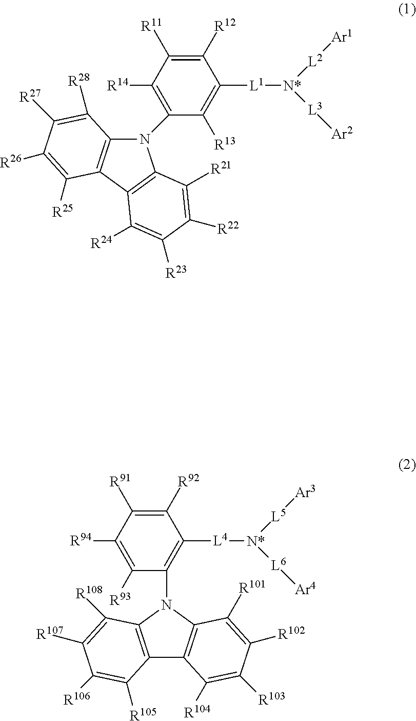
C1([R12])=C([R11])C([R14])=C(N2C3=C(C4=C2C([R21])=C([R22])C([R23])=C4[R24])C([R25])=C([R26])C([R27])=C3[R28])C([R13])=C1[L1][N*]([L2][Ar1])[L3][Ar2].C12=C(N(C3=C([L4][N*]([L5][Ar3])[L6][Ar4])C([R92])=C([R91])C([R94])=C3[R93])C3=C1C([R104])=C([R103])C([R102])=C3[R101])C([R108])=C([R107])C([R106])=C2[R105]
